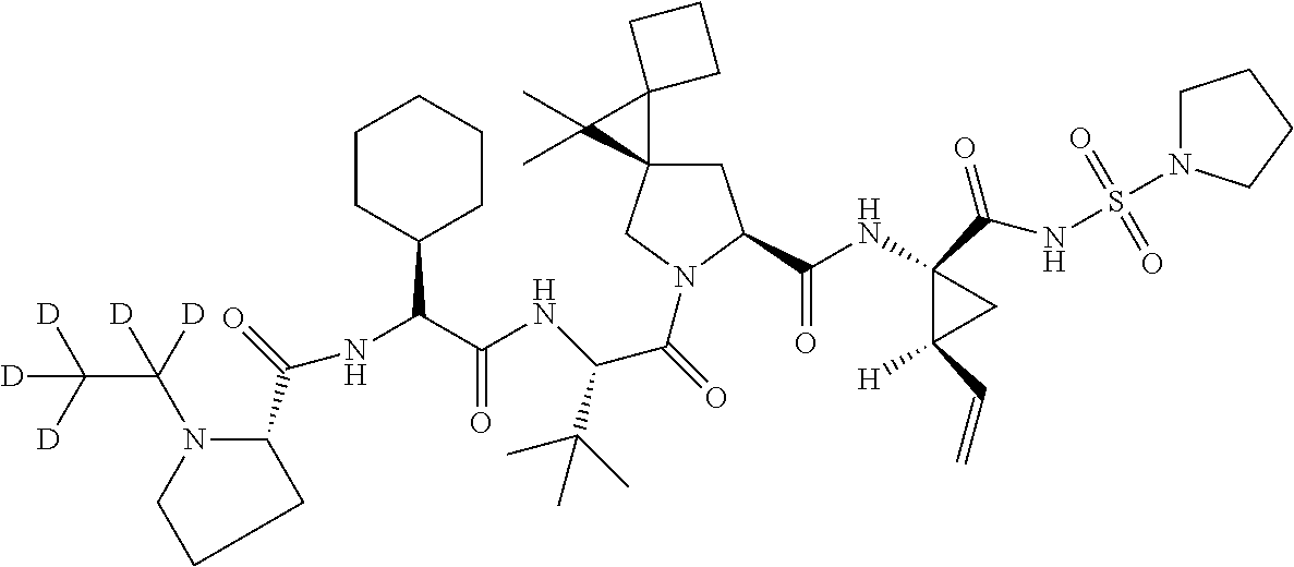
C1C2(CN(C(=O)C(NC(C(NC(=O)C3CCCN3C(C([D])([D])[D])([D])[D])C3CCCCC3)=O)C(C)(C)C)C1C(NC1(C(=O)NS(N3CCCC3)(=O)=O)C([H])(C=C)C1)=O)C1(C2(C)C)CCC1
